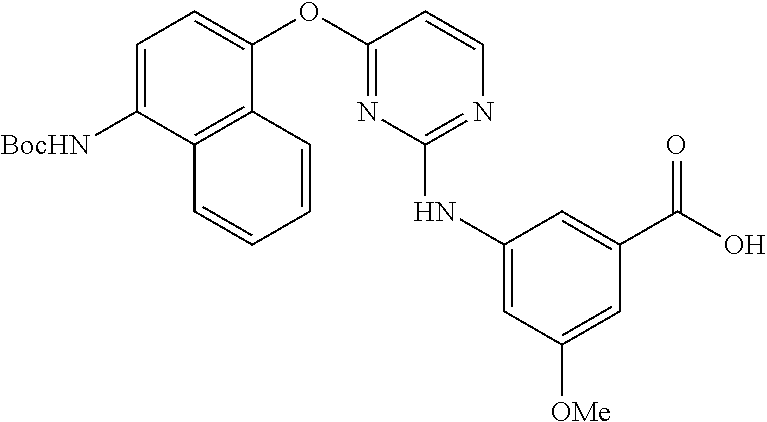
C1=C([BocHN])C2=C(C(OC3=NC(NC4=CC([OMe])=CC(C(O)=O)=C4)=NC=C3)=C1)C=CC=C2
